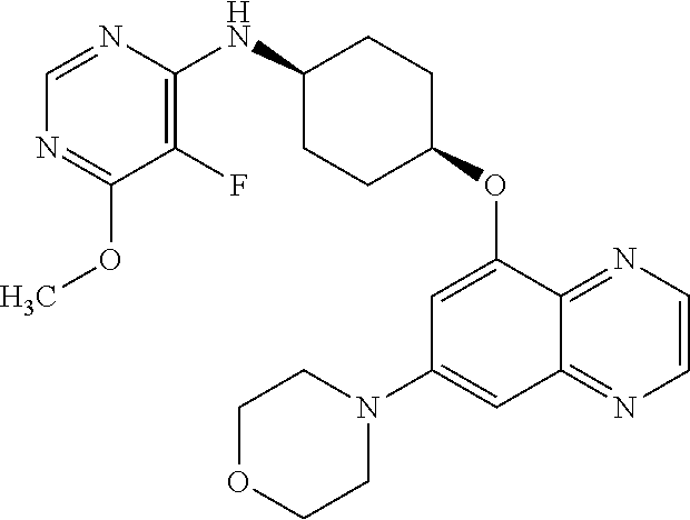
C1=NC(NC2CCC(OC3=CC(N4CCOCC4)=CC4=NC=CN=C34)CC2)=C(F)C(OC)=N1
